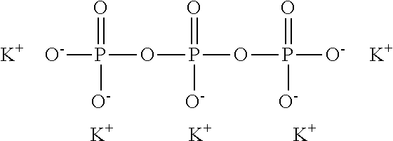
[O-]P(=O)([O-])OP(=O)([O-])OP(=O)([O-])[O-].[K].[K].[K].[K].[K]
